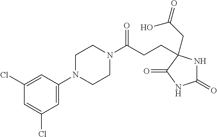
C1(=O)NC(CC(=O)O)(CCC(N2CCN(C3=CC(Cl)=CC(Cl)=C3)CC2)=O)C(=O)N1
